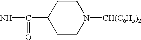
C1CN([CH(C6H5)2])CCC1C(=O)N
